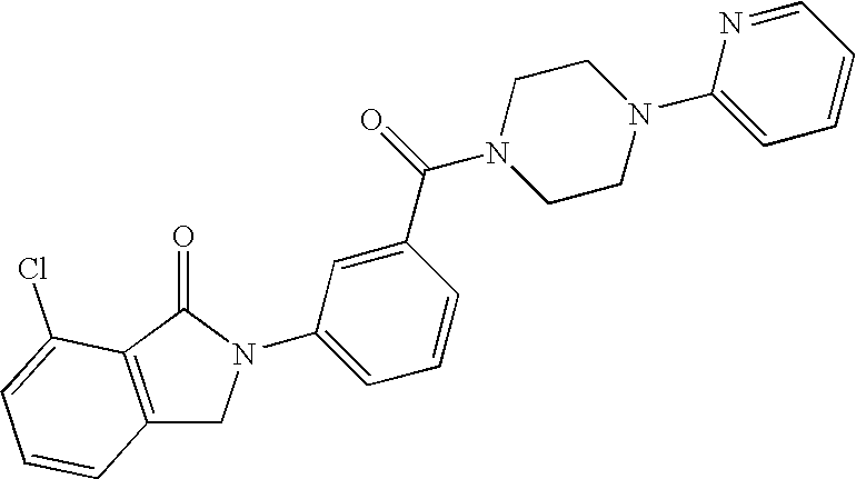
C1CN(C2=CC=CC=N2)CCN1C(C1=CC(N2CC3=C(C(Cl)=CC=C3)C2=O)=CC=C1)=O
